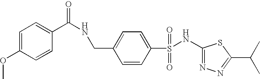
C1(NS(C2=CC=C(CNC(C3=CC=C(OC)C=C3)=O)C=C2)(=O)=O)=NN=C(C(C)C)S1
